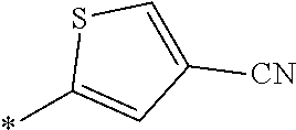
*C1=CC([CN])=CS1
